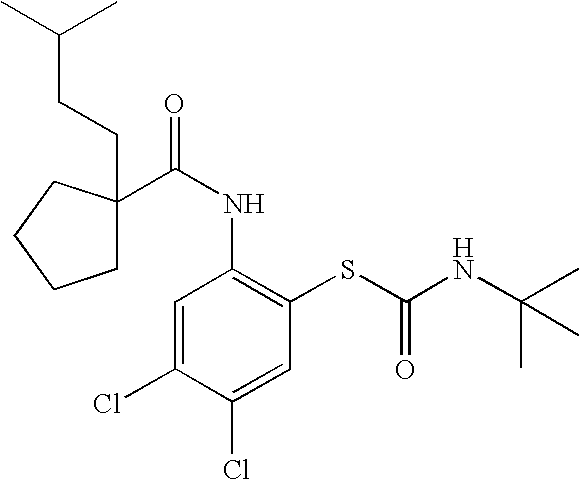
C(CC(C)C)C1(C(NC2=C(SC(=O)NC(C)(C)C)C=C(Cl)C(Cl)=C2)=O)CCCC1
